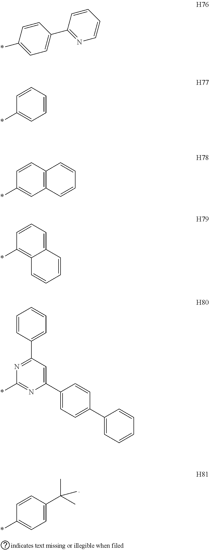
C1=C(C(C)(C)C)C=CC(*)=C1.C1=C(*)C=CC(C2=NC=CC=C2)=C1.C1=CC=CC(*)=C1.C12=C(C=CC(*)=C1)C=CC=C2.C12=CC=CC(*)=C1C=CC=C2.C1(C2=CC=C(C3=CC=CC=C3)C=C2)=CC(C2=CC=CC=C2)=NC(*)=N1
